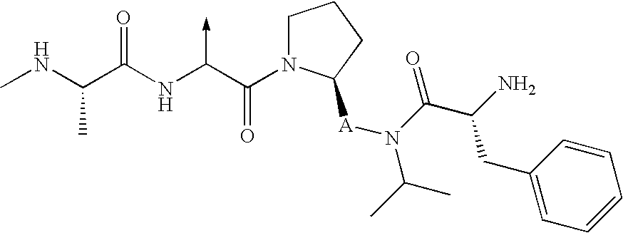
C(NC)(C(NC(C(N1CCCC1[A]N(C(=O)C(N)CC1=CC=CC=C1)C(C)C)=O)->C)=O)C
